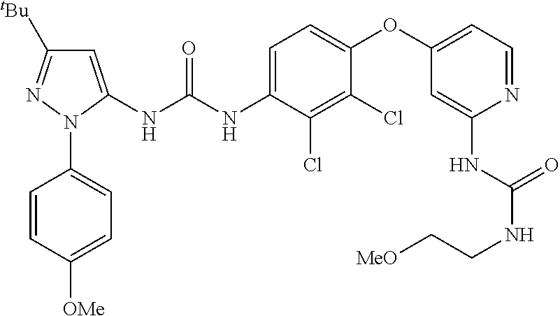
C1=C(NC(NC2=CC=C(OC3=CC=NC(NC(NCC[MeO])=O)=C3)C(Cl)=C2Cl)=O)N(C2=CC=C([OMe])C=C2)N=C1[tBu]
